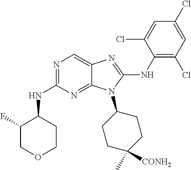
N1=C(NC2C(F)COCC2)N=C2C(=C1)N=C(NC1=C(Cl)C=C(Cl)C=C1Cl)N2C1CCC(C)([CONH2])CC1
